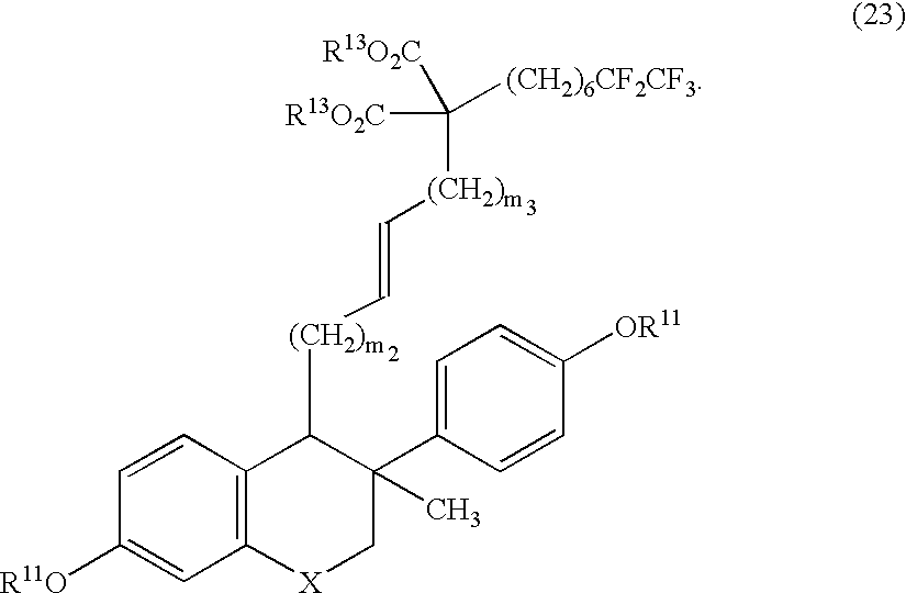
C12=C(C=CC([R11O])=C1)C([(CH2)m]C=C[(CH2)m]C([(CH2)6CF2CF3])([R13O2C])[R13O2C])C(C1=CC=C([OR11])C=C1)(C)C[X]2
